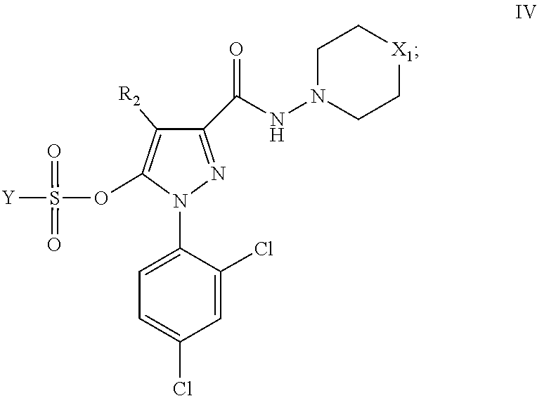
C1=C(Cl)C=C(Cl)C(N2N=C(C(NN3CC[X1]CC3)=O)C([R2])=C2OS(=O)(=O)[Y])=C1
